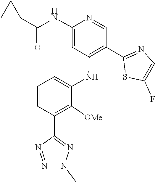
N1=NC(C2=C([OMe])C(NC3=C(C4=NC=C(F)S4)C=NC(NC(=O)C4CC4)=C3)=CC=C2)=NN1C
